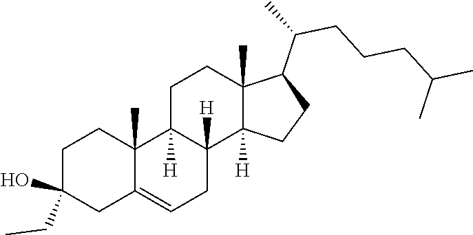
C1(O)(CC)CC2=CCC3([H])C([H])(C2(C)CC1)CCC1(C)C3([H])CCC1C(C)CCCC(C)C
